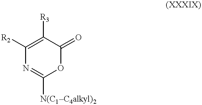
C1([R2])=C([R3])C(=O)OC([N(C1C4alkyl)2])=N1
